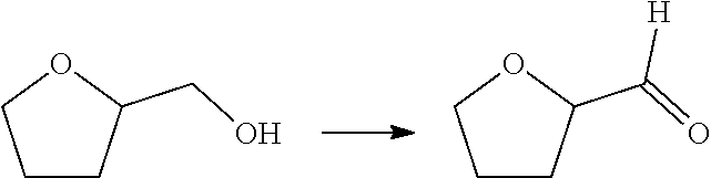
C1CC(CO)OC1.C1CC(C(=O)[H])OC1
